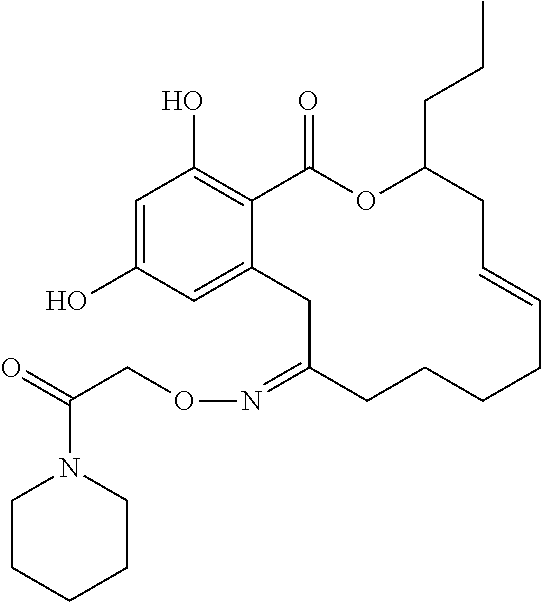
C1=C(O)C=C2C(=C1O)C(=O)OC(CCC)CC=CCCCCC(=NOCC(=O)N1CCCCC1)C2
